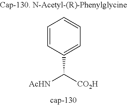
C1(C([AcHN])[CO2H])=CC=CC=C1
